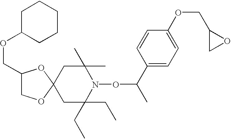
C1C(CC)(CC)N(OC(C)C2=CC=C(OCC3CO3)C=C2)C(C)(C)CC12OCC(COC1CCCCC1)O2
